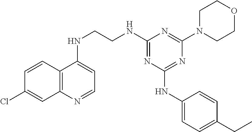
C1=CC2=C(C=C1Cl)N=CC=C2NCCNC1=NC(NC2=CC=C(CC)C=C2)=NC(N2CCOCC2)=N1
